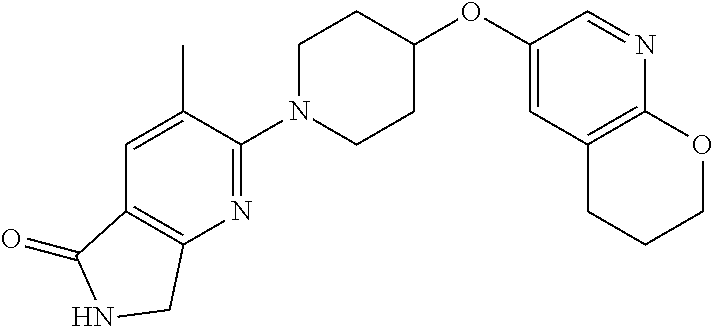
C1(OC2CCN(C3=NC4=C(C=C3C)C(=O)NC4)CC2)=CC2=C(N=C1)OCCC2
